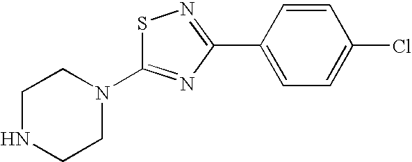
C1NCCN(C2=NC(C3=CC=C(Cl)C=C3)=NS2)C1
